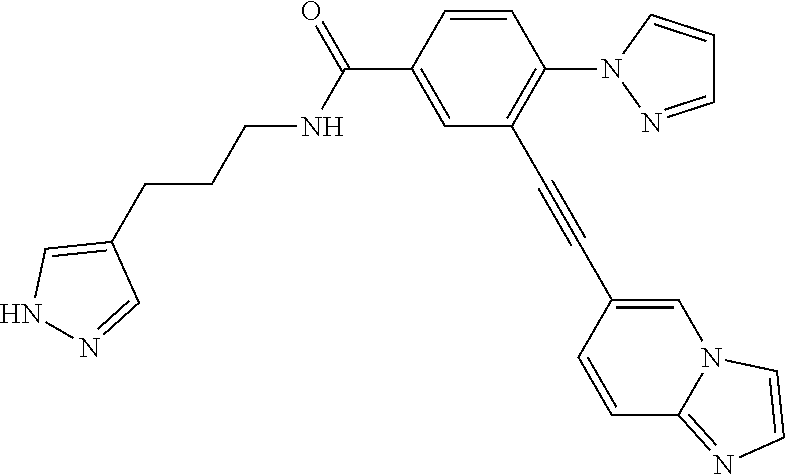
C1=CC(C(=O)NCCCC2=CNN=C2)=CC(C#CC2=CN3C(=NC=C3)C=C2)=C1N1N=CC=C1
